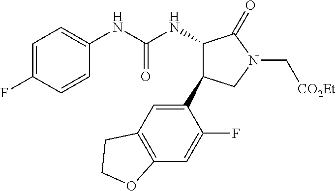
C1=C(F)C=CC(NC(NC2C(C3=CC4=C(C=C3F)OCC4)CN(C[CO2Et])C2=O)=O)=C1
